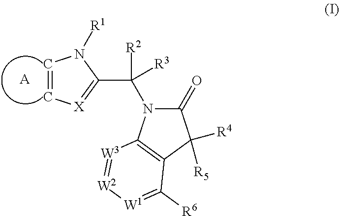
C1=C[X]=C(C(N2C(=O)C([R5])([R4])C3=C2[W3]=[W2][W1]=C3[R6])([R2])[R3])N1[R1].[A]
